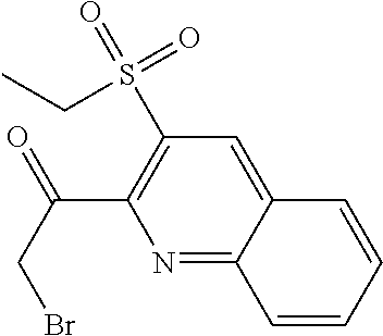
N1=C2C(=CC(S(CC)(=O)=O)=C1C(CBr)=O)C=CC=C2
